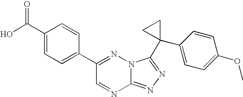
C12=NN=C(C3(C4=CC=C(OC)C=C4)CC3)N1N=C(C1=CC=C(C(O)=O)C=C1)C=N2
